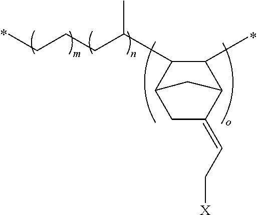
CCCCC(C1C2CC(=CC[X])C(C1C)C2)C
